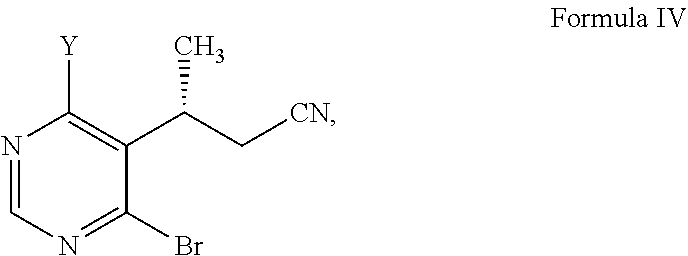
C1([Y])=C(C(C[CN])C)C(Br)=NC=N1
